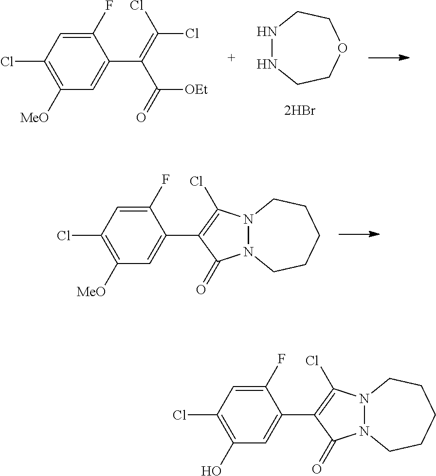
C1([MeO])=C(Cl)C=C(F)C(C(=C(Cl)Cl)C(=O)[OEt])=C1.N1NCCOCC1.C1([MeO])=C(Cl)C=C(F)C(C2=C(Cl)N3N(C2=O)CCCCC3)=C1.C1(O)=C(Cl)C=C(F)C(C2=C(Cl)N3N(C2=O)CCCCC3)=C1
